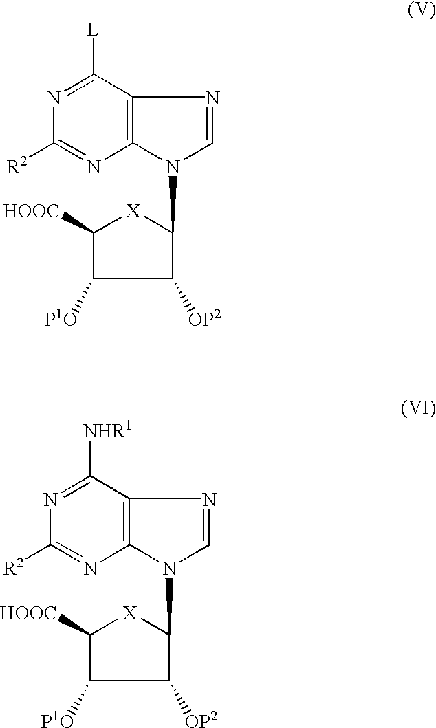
N1=C([L])C2=C(N=C1[R2])N(C1[X]C([HOOC])C([P1O])C1[OP2])C=N2.N1=C([NHR1])C2=C(N=C1[R2])N(C1[X]C([HOOC])C([P1O])C1[OP2])C=N2
